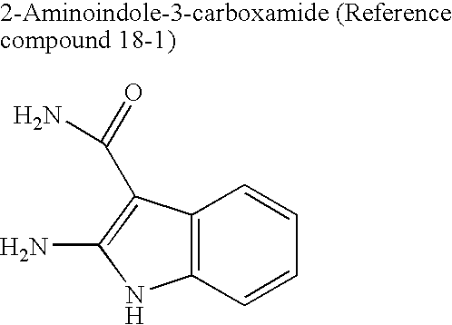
C12=C(C=CC=C1)NC(N)=C2C(=O)N
